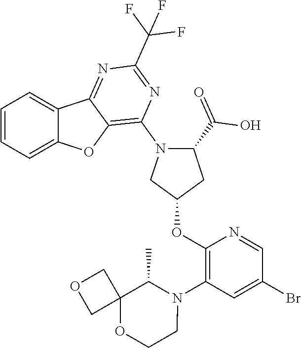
C1=CC=C2C(=C1)C1=NC(C(F)(F)F)=NC(N3C(C(=O)O)CC(OC4=C(N5C(C)C6(OCC5)COC6)C=C(Br)C=N4)C3)=C1O2
